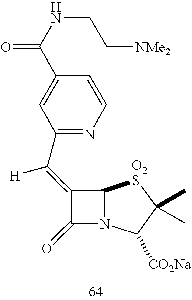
C1(C(=C2C(=O)N3C2[O2S]C(C)(C)C3[CO2Na])[H])=NC=CC(C(NCC[NMe2])=O)=C1
